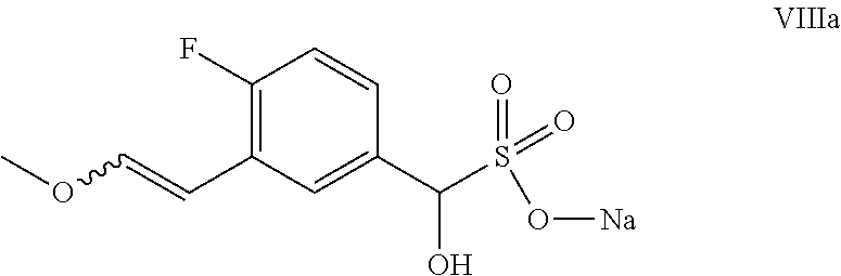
C1(F)=C(C=COC)C=C(C(S(=O)(O[Na])=O)O)C=C1
